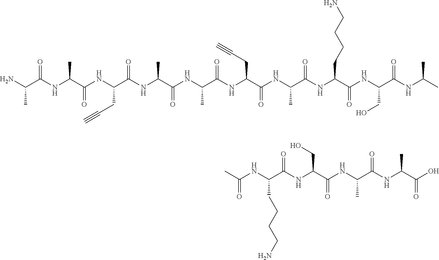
CC(=O)NC(C(NC(C(NC(C(NC(C(O)=O)C)=O)C)=O)CO)=O)CCCCN.NC(C(NC(C)C(=O)NC(CC#C)C(=O)NC(C)C(=O)NC(C(NC(C(NC(C(NC(C(NC(C(=O)NC(C)C)CO)=O)CCCCN)=O)C)=O)CC#C)=O)C)=O)C
